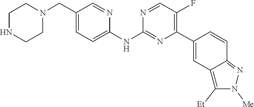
C1CNCCN1CC1=CC=C(NC2=NC(C3=CC4=C([Et])N([Me])N=C4C=C3)=C(F)C=N2)N=C1
